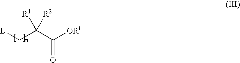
C(C([ORi])=O)([R1])([R2])C[L]
